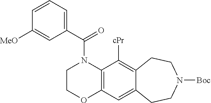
C1COC2=C(N1C(C1=CC=CC([MeO])=C1)=O)C([cPr])=C1C(=C2)CCN([Boc])CC1
